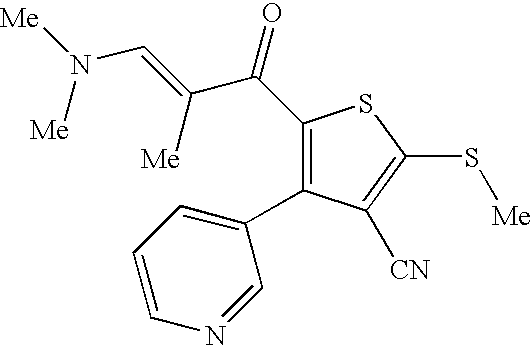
C1(C(C(=CN([Me])[Me])[Me])=O)=C(C2=CC=CN=C2)C([CN])=C(S[Me])S1
